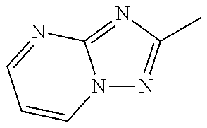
N12N=C(C)N=C1N=CC=C2
